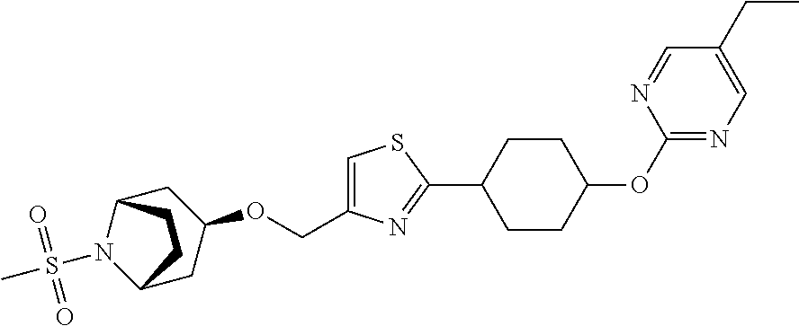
CCC1=CN=C(OC2CCC(C3=NC(COC4CC5CCC(C4)N5S(=O)(=O)C)=CS3)CC2)N=C1
